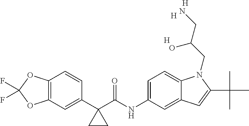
C12=C(C=C(C3(C(NC4=CC=C5C(=C4)C=C(C(C)(C)C)N5CC(CN)O)=O)CC3)C=C1)OC(F)(F)O2.[H].[H].[H]
